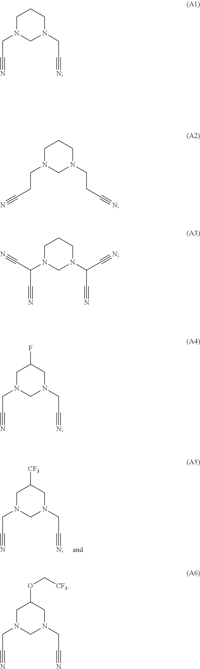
C1N(CC#N)CN(CC#N)CC1[CF3].C1N(CC#N)CN(CC#N)CC1.C1CCN(CCC#N)CN1CCC#N.C1N(C(C#N)C#N)CN(C(C#N)C#N)CC1.C1N(CC#N)CN(CC#N)CC1F.C1N(CC#N)CN(CC#N)CC1OC[CF3]
